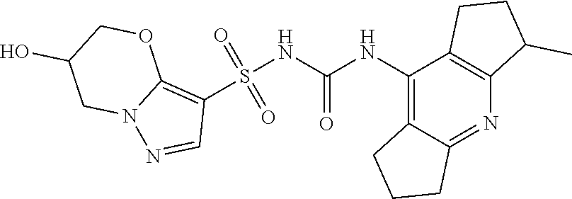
S(NC(NC1=C2C(=NC3=C1CCC3C)CCC2)=O)(C1=C2N(N=C1)CC(O)CO2)(=O)=O
